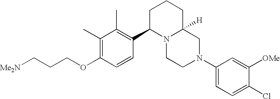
C1(C)=C(OCCC[Me2N])C=CC(C2N3C([H])(CCC2)CN(C2=CC=C(Cl)C([OMe])=C2)CC3)=C1C
